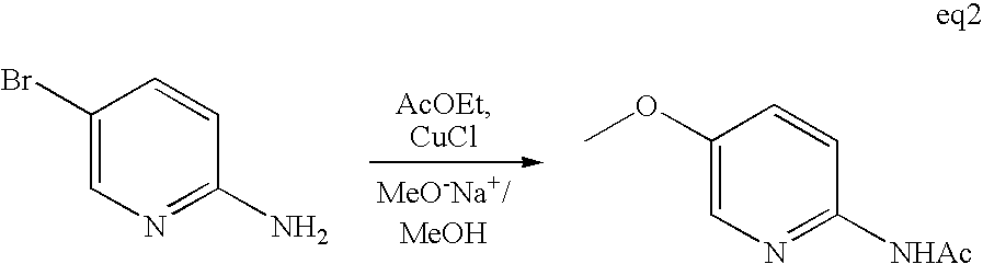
C1(Br)=CN=C(N)C=C1.C1(OC)=CN=C([NHAc])C=C1
